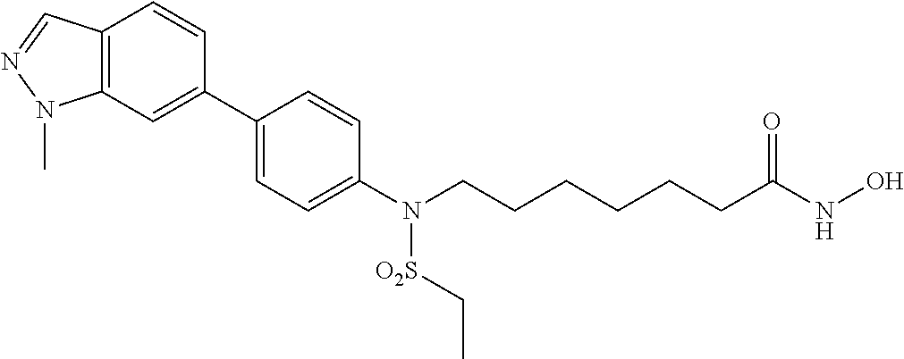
C12=C(C=C(C3=CC=C(N(CCCCCCC(NO)=O)[O2S]CC)C=C3)C=C1)N(C)N=C2
